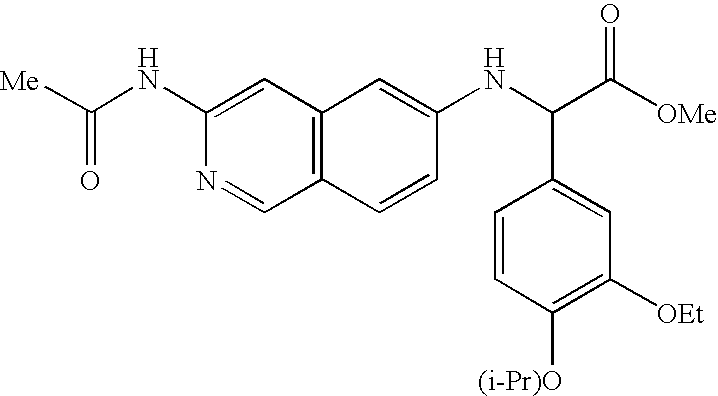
C12=C(C=C(NC([Me])=O)N=C1)C=C(NC(C([OMe])=O)C1=CC([OEt])=C([(i-Pr)O])C=C1)C=C2
